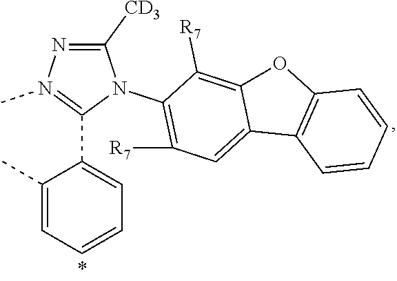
C1([CD3])=NN(C)=C(C2=CC=CC=C2C)N1C1=C([R7])C=C2C(=C1[R7])OC1=C2C=CC=C1
